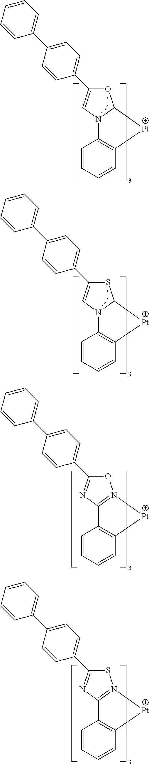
O1C(C2=CC=C(C3=CC=CC=C3)C=C2)=CN2C1[Pt]C1=C2C=CC=C1.S1C(C2=CC=C(C3=CC=CC=C3)C=C2)=CN2C1[Pt]C1=C2C=CC=C1.O1C(C2=CC=C(C3=CC=CC=C3)C=C2)=NC2=N1[Pt]C1=C2C=CC=C1.S1C(C2=CC=C(C3=CC=CC=C3)C=C2)=NC2=N1[Pt]C1=C2C=CC=C1
